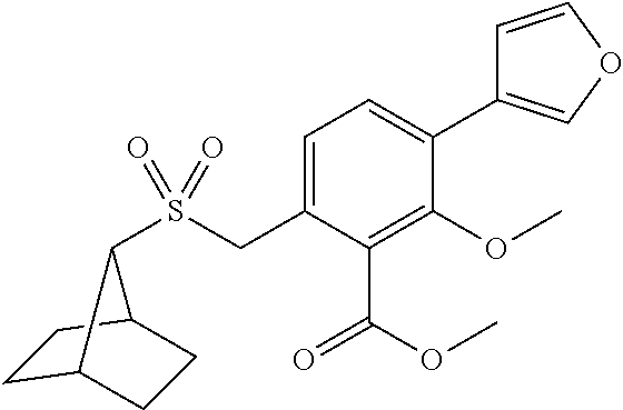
C1=C(CS(=O)(=O)C2C3CCC2CC3)C(C(=O)OC)=C(OC)C(C2=COC=C2)=C1
